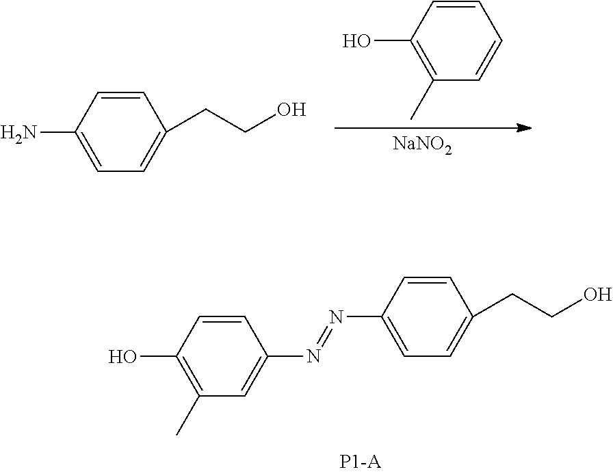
C1=CC(N)=CC=C1CCO.C1=CC(O)=C(C)C=C1.[NaNO2].C1=CC(N=NC2=CC(C)=C(O)C=C2)=CC=C1CCO
